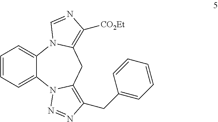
C1=CC=C2C(=C1)N1C(=C(CC3=CC=CC=C3)N=N1)CC1=C([CO2Et])N=CN21
